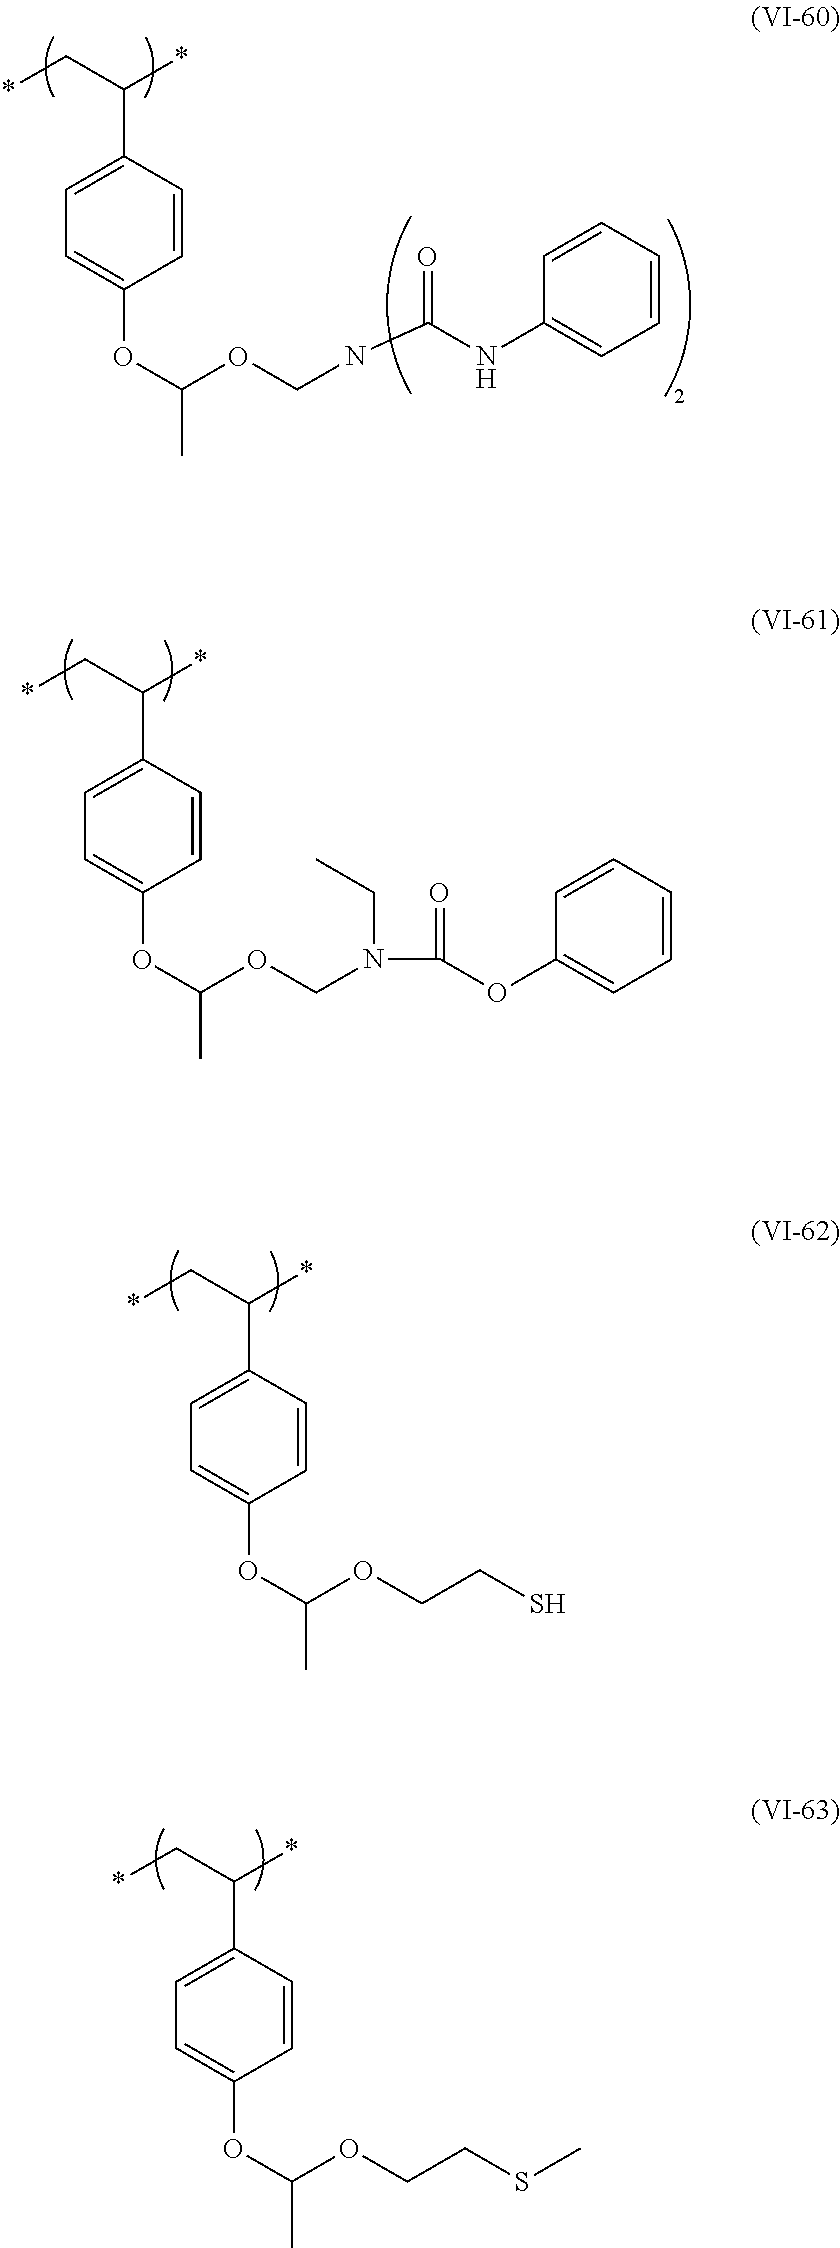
*CC(*)C1=CC=C(OC(OCN(C(OC2=CC=CC=C2)=O)CC)C)C=C1.*CC(*)C1=CC=C(OC(OCCS)C)C=C1.*CC(*)C1=CC=C(OC(OCCSC)C)C=C1.*CC(*)C1=CC=C(OC(OCNC(NC2=CC=CC=C2)=O)C)C=C1
